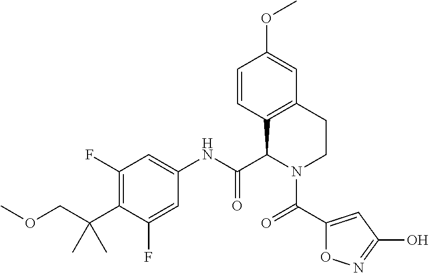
C1(F)=C(C(C)(C)COC)C(F)=CC(NC(C2C3=C(CCN2C(=O)C2=CC(O)=NO2)C=C(OC)C=C3)=O)=C1
